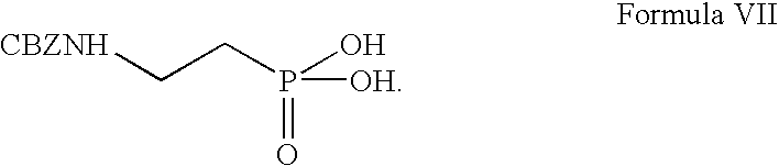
[CBZNH]CCP([OH])(=O)O
